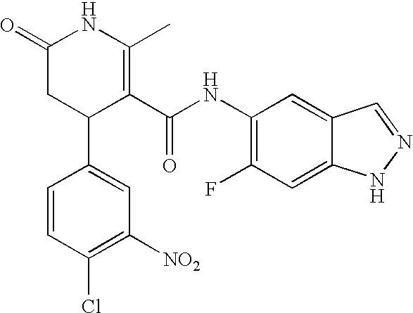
C1=CC(Cl)=C([NO2])C=C1C1C(C(NC2=C(F)C=C3C(=C2)C=NN3)=O)=C(C)NC(=O)C1
